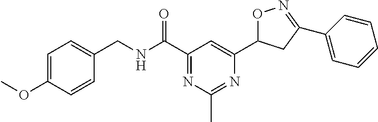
C1=C(OC)C=CC(CNC(C2=NC(C)=NC(C3ON=C(C4=CC=CC=C4)C3)=C2)=O)=C1
